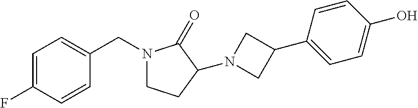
N1(CC2=CC=C(F)C=C2)CCC(N2CC(C3=CC=C(O)C=C3)C2)C1=O
